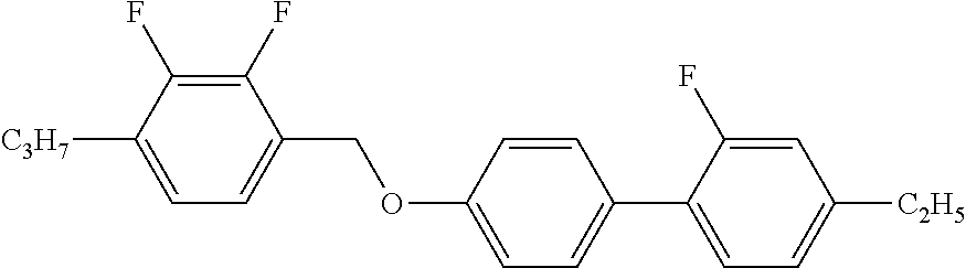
C1(F)=C(F)C([C3H7])=CC=C1COC1=CC=C(C2=CC=C([C2H5])C=C2F)C=C1
